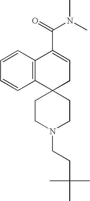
C12=C(C=CC=C1)C(C(=O)N(C)C)=CCC21CCN(CCC(C)(C)C)CC1
